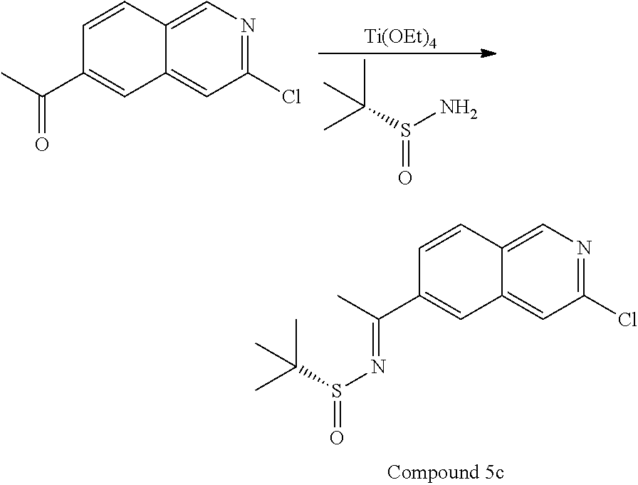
C1(Cl)=NC=C2C(=C1)C=C(C(C)=O)C=C2.[Ti(OEt)4].CC(S(N)=O)(C)C.C1(Cl)=NC=C2C(=C1)C=C(C(C)=NS(=O)C(C)(C)C)C=C2
